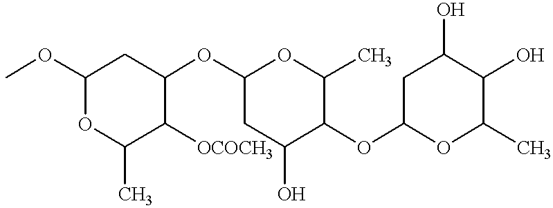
COC1OC(C)C([OCOCH3])C(OC2CC(O)C(OC3CC(O)C(O)C(C)O3)C(C)O2)C1
